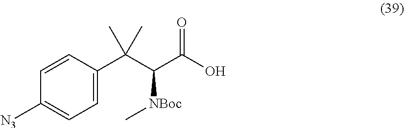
C1=C(C(C(C(O)=O)[NBoc]C)(C)C)C=CC([N3])=C1
